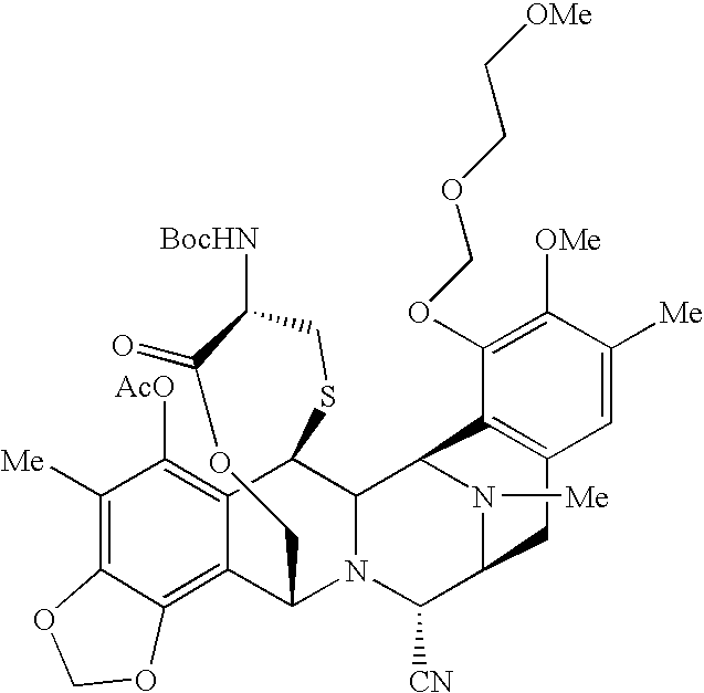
C1([Me])=C2C(=C3C(=C1[AcO])C1C4N(C3COC(=O)C([BocHN])CS1)C([CN])C1N([Me])C4C3=C(C1)C=C([Me])C([OMe])=C3OCOCC[OMe])OCO2
